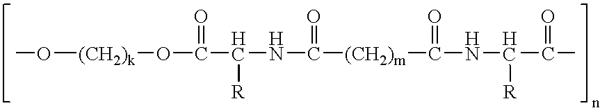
CO[(CH2)k]OC(C([R])NC([(CH2)m]C(NC(C(C)=O)[R])=O)=O)=O
